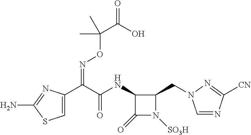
C1=C(C(C(NC2C(=O)N([SO3H])C2CN2C=NC([CN])=N2)=O)=NOC(C(=O)O)(C)C)N=C(N)S1
